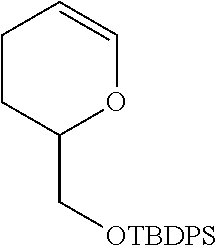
C1CC(C[OTBDPS])OC=C1
